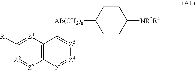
C1([R1])=[Z1]C2=C([Z3]=[Z2]1)N=[Z4][Z5]=C2[AB(CH2)n]C1CCC([NR2R4])CC1
